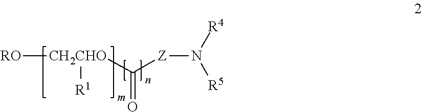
O=C([CH2CHO]([RO])[R1])[Z]N([R4])[R5]
